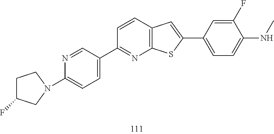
C1(C2=NC3=C(C=C2)C=C(C2=CC=C(NC)C(F)=C2)S3)=CC=C(N2CC(F)CC2)N=C1
